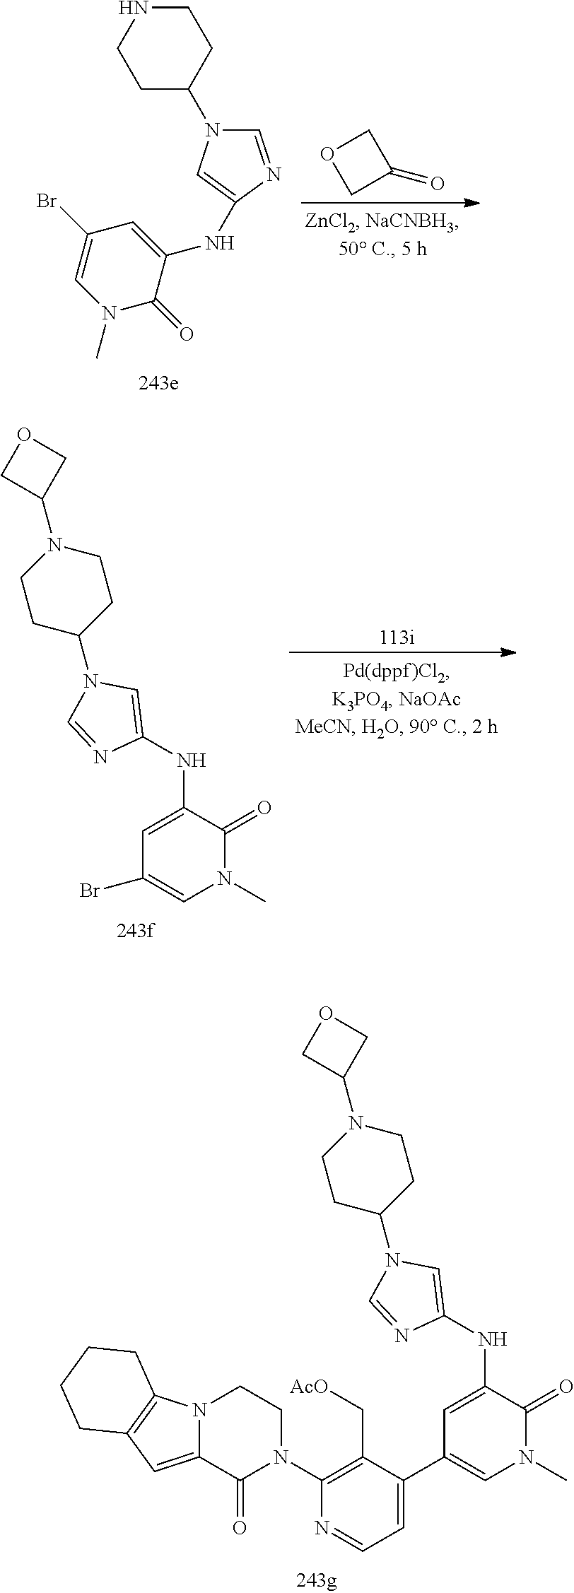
C1=C(NC2=CC(C3=CC=NC(N4C(=O)C5=CC6=C(N5CC4)CCCC6)=C3C[AcO])=CN(C)C2=O)N=CN1C1CCN(C2COC2)CC1.C1=NC(NC2=CC(Br)=CN(C)C2=O)=CN1C1CCNCC1.C1OCC1=O.C1=C(NC2=CC(Br)=CN(C)C2=O)N=CN1C1CCN(C2COC2)CC1
